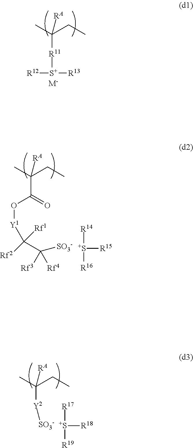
C([R11][S+]([R13])[R12])([RA])(C)CC.[M-].C(C(=O)O[Y1]C(C([SO3-])([Rf3])[Rf4])([Rf2])[Rf1])([RA])(C)CC.[R14][S+]([R16])[R15].C([RA])(C)(CC)[Y2][SO3-].[R17][S+]([R19])[R18]
